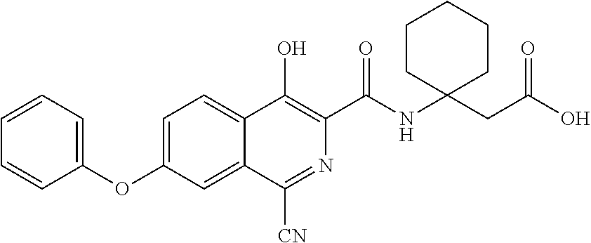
C1=CC=C(OC2=CC=C3C(=C2)C([CN])=NC(C(NC2(CC(O)=O)CCCCC2)=O)=C3O)C=C1
